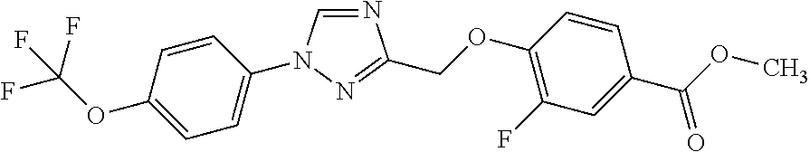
N1=CN(C2=CC=C(OC(F)(F)F)C=C2)N=C1COC1=C(F)C=C(C(OC)=O)C=C1
